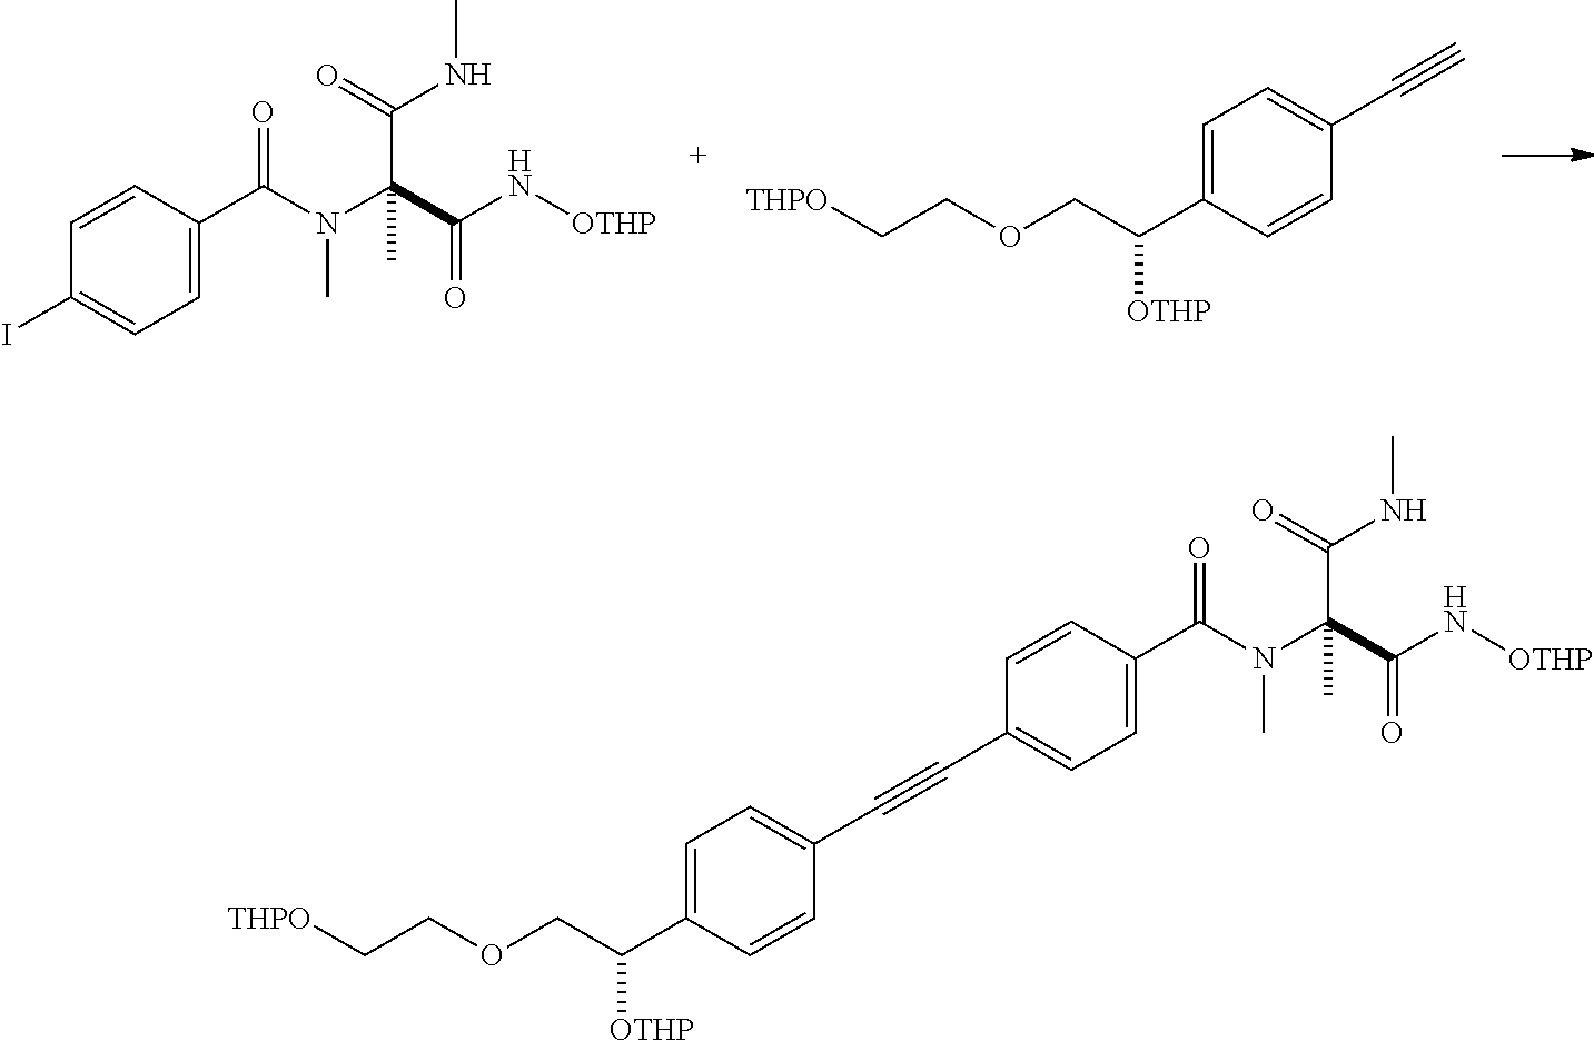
C1=CC(C(N(C(C(N[OTHP])=O)(C(=O)NC)C)C)=O)=CC=C1I.C1=C(C(COCC[THPO])[OTHP])C=CC(C#C)=C1.C1=CC(C(N(C(C(N[OTHP])=O)(C(=O)NC)C)C)=O)=CC=C1C#CC1=CC=C(C(COCC[THPO])[OTHP])C=C1
